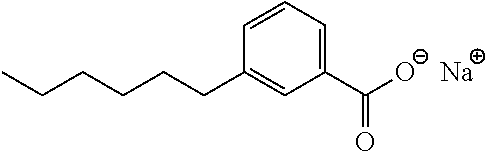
C1=CC=C(C([O-])=O)C=C1CCCCCC.[Na]
